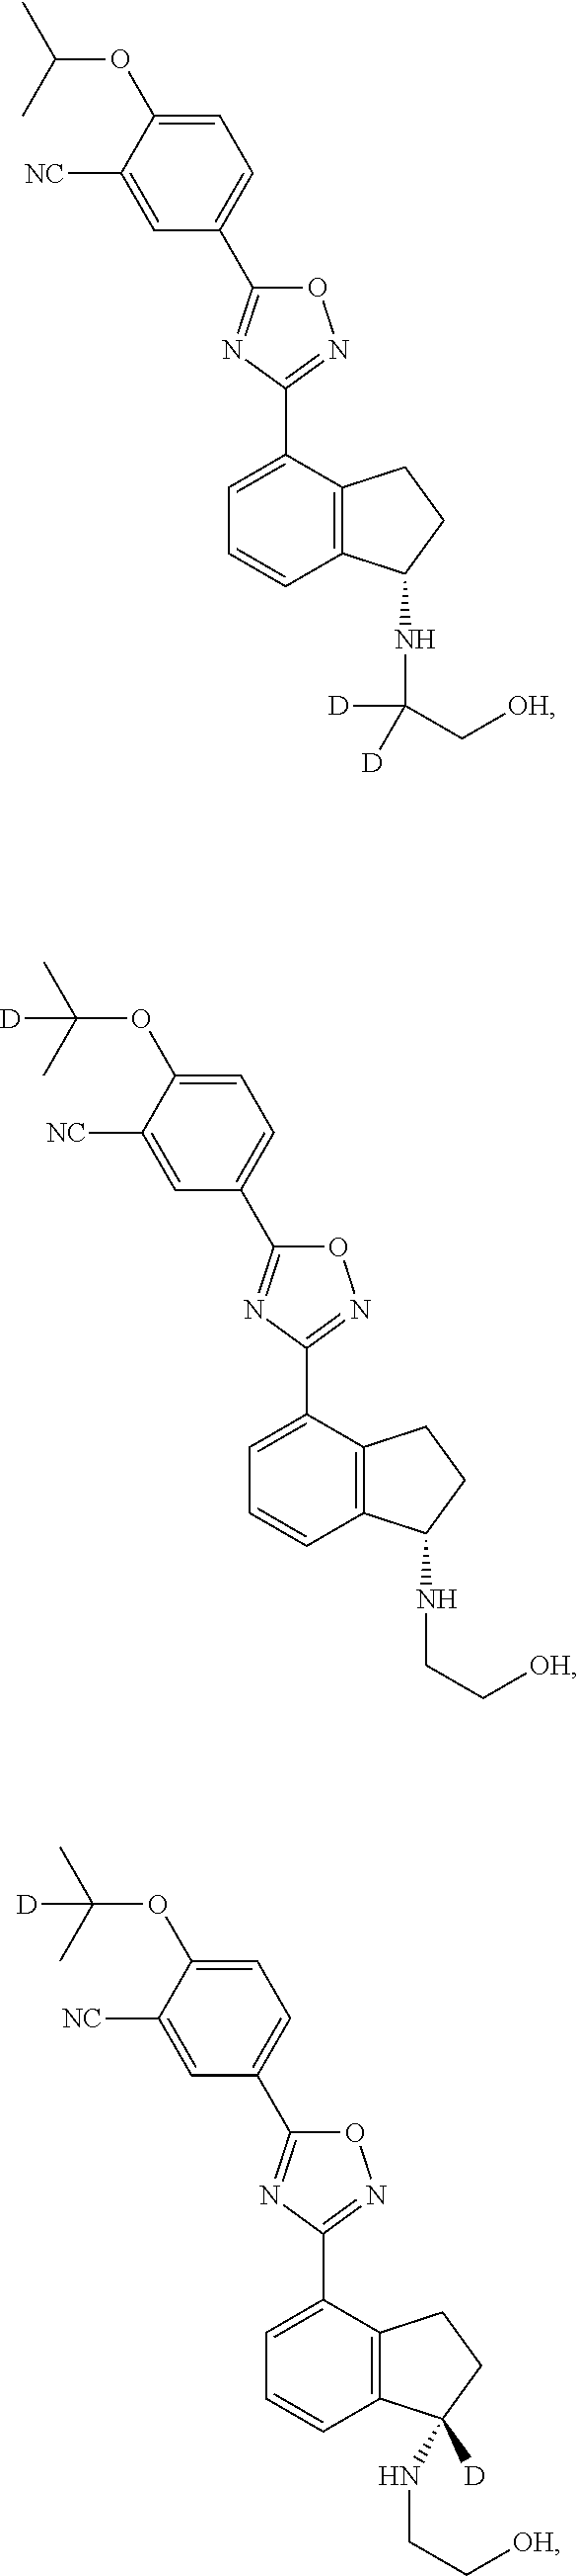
C1=C(C2=NOC(C3=CC=C(OC(C)C)C([NC])=C3)=N2)C2=C(C=C1)C(NC(C[OH])([D])[D])CC2.C1=C(C2=NOC(C3=CC=C(OC(C)(C)[D])C([NC])=C3)=N2)C2=C(C=C1)C(NCC[OH])CC2.C1=C(C2=NOC(C3=CC=C(OC(C)(C)[D])C([NC])=C3)=N2)C2=C(C=C1)C(NCC[OH])([D])CC2
